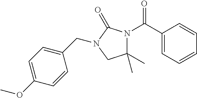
C1(C)(C)N(C(C2=CC=CC=C2)=O)C(=O)N(CC2=CC=C(OC)C=C2)C1
